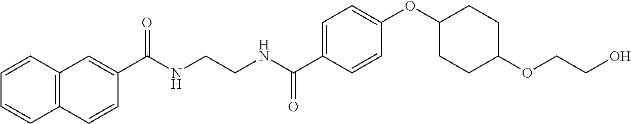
C1=CC(C(NCCNC(C2=CC3=C(C=C2)C=CC=C3)=O)=O)=CC=C1OC1CCC(OCCO)CC1
